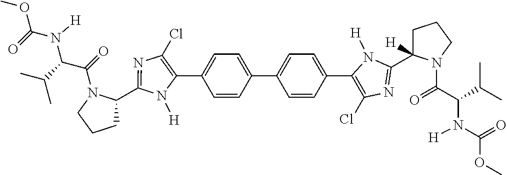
C1(C2=CC=C(C3=CC=C(C4=C(Cl)N=C(C5([H])CCCN5C(C(C(C)C)N([H])C(=O)OC)=O)N4[H])C=C3)C=C2)=C(Cl)N=C(C2CCCN2C(=O)C(C(C)C)N(C(=O)OC)[H])N1[H]
